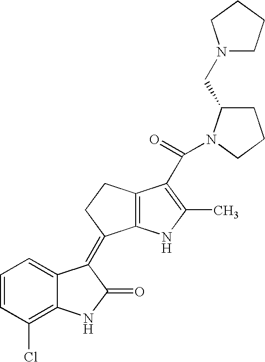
C1=CC(Cl)=C2C(=C1)C(=C1C3=C(CC1)C(C(N1C(CN4CCCC4)CCC1)=O)=C(C)N3)C(=O)N2
